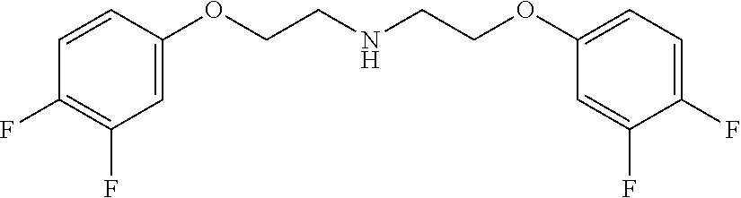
C1=CC(OCCNCCOC2=CC=C(F)C(F)=C2)=CC(F)=C1F
